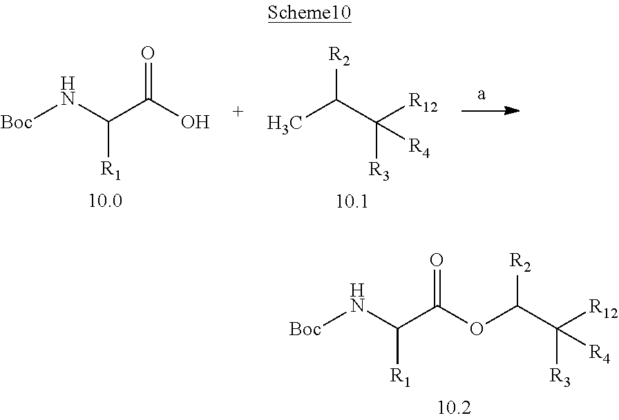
[Boc]NC([R1])C(=O)OC(C([R12])([R3])[R4])[R2].[Boc]NC([R1])C(O)=O.CC(C([R12])([R3])[R4])[R2]
